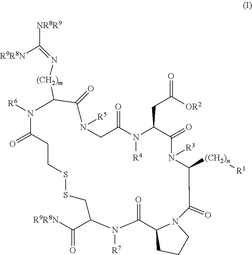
C1SSCC(C([R9R8N])=O)N([R7])C(=O)C2CCCN2C(=O)C([(CH2)n][R1])N([R3])C(=O)C(CC([OR2])=O)N([R4])C(=O)CN([R5])C(=O)C([(CH2)m]N=C([R9R8N])[NR8R9])N([R6])C(=O)C1
